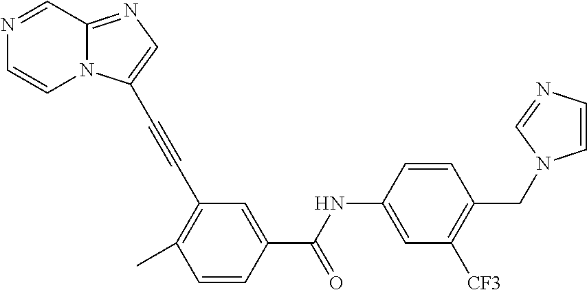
N1=CC2=NC=C(C#CC3=C(C)C=CC(C(NC4=CC([CF3])=C(CN5C=CN=C5)C=C4)=O)=C3)N2C=C1
